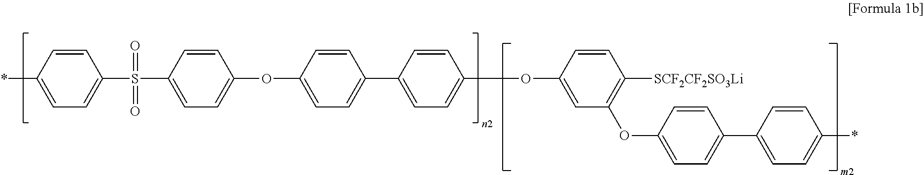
C1=CC(*)=CC=C1S(C1=CC=C(OC2=CC=C(C3=CC=C(OC4=CC(OC5=CC=C(C6=CC=C(*)C=C6)C=C5)=C([SCF2CF2SO3Li])C=C4)C=C3)C=C2)C=C1)(=O)=O
